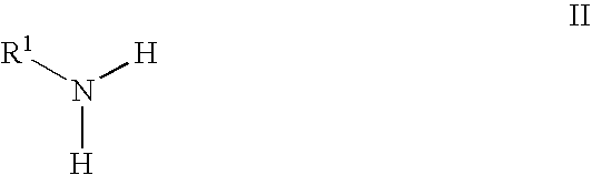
N([H])([R1])[H]
